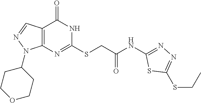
S(C1=NC2=C(C(=O)N1)C=NN2C1CCOCC1)CC(NC1=NN=C(SCC)S1)=O
